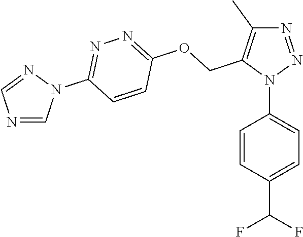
N1=NN(C2=CC=C(C(F)F)C=C2)C(COC2=NN=C(N3N=CN=C3)C=C2)=C1C
